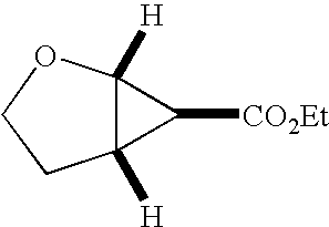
C12([H])C([H])(C1[CO2Et])OCC2
